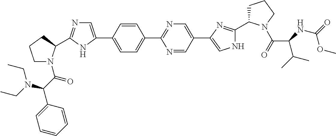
C1=CC(C2=CN=C(C3N(C(C(C4=CC=CC=C4)N(CC)CC)=O)CCC3)N2)=CC=C1C1=NC=C(C2=CNC(C3CCCN3C(=O)C(C(C)C)NC(OC)=O)=N2)C=N1
